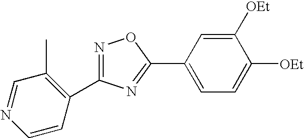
C1([OEt])=CC(C2=NC(C3=C(C)C=NC=C3)=NO2)=CC=C1[OEt]
